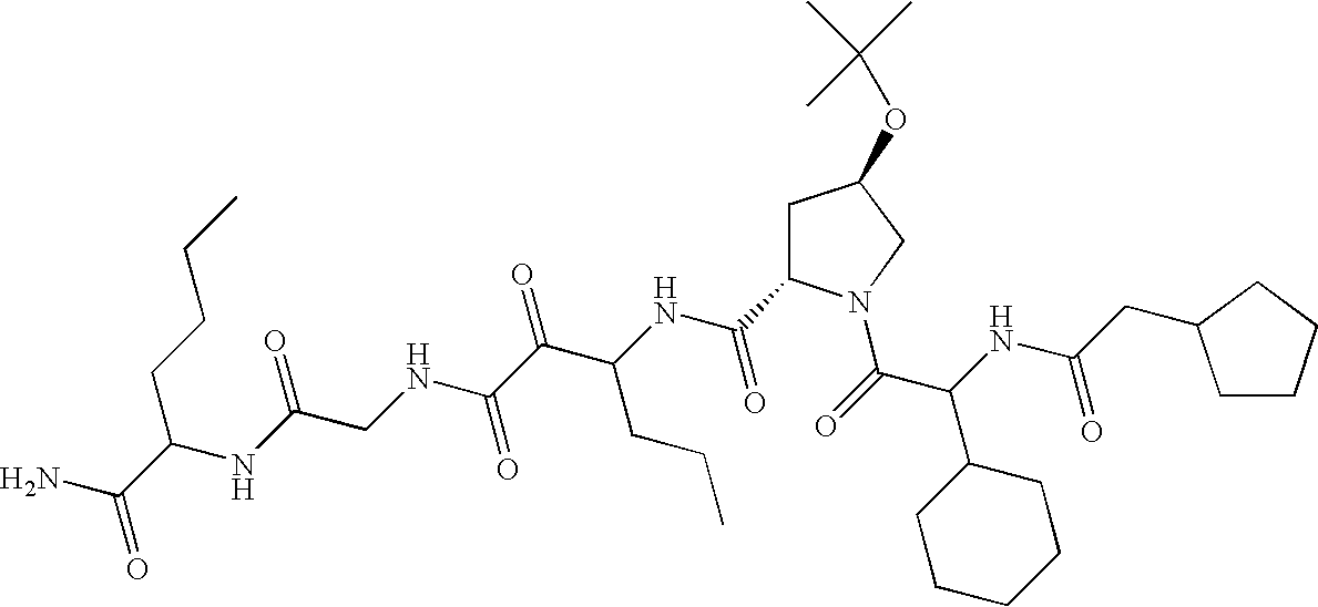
C(C(NC(C(=O)N1CC(OC(C)(C)C)CC1C(NC(C(C(NCC(NC(CCCC)C(N)=O)=O)=O)=O)CCC)=O)C1CCCCC1)=O)C1CCCC1
